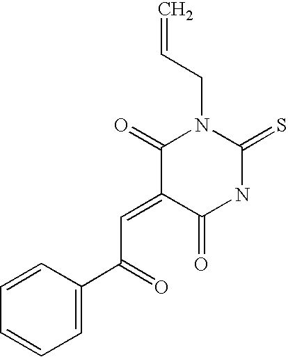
C(C=C)N1C(=O)C(=CC(C2=CC=CC=C2)=O)C(=O)NC1=S
